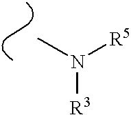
CN([R5])[R3]
